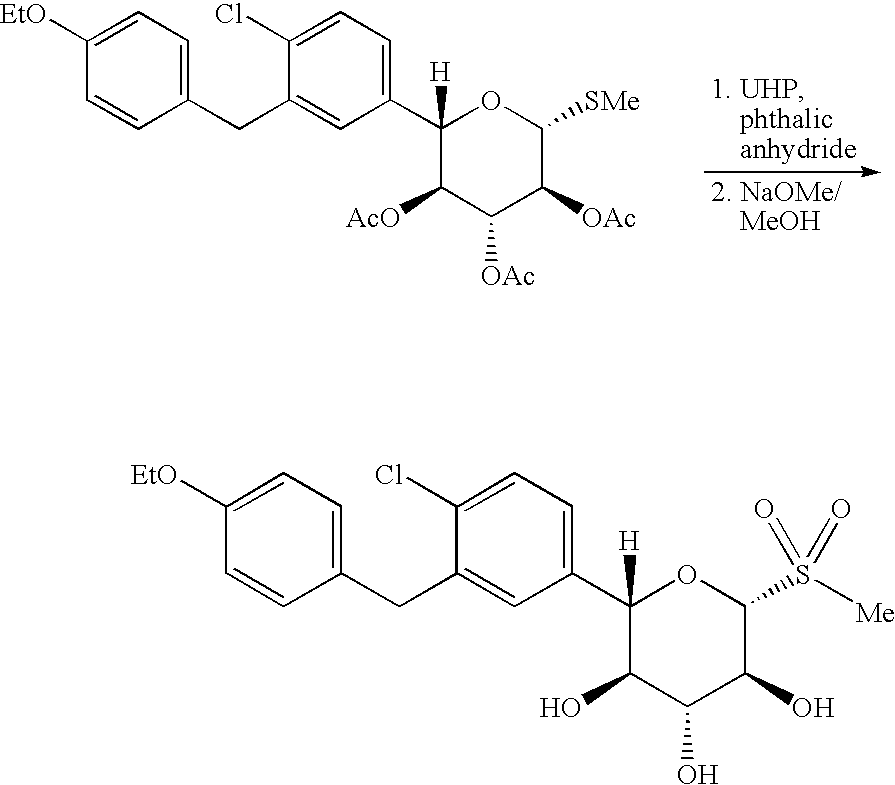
C1(CC2=CC(C3([H])C([AcO])C([OAc])C([OAc])C([SMe])O3)=CC=C2Cl)=CC=C([EtO])C=C1.C1(CC2=CC(C3([H])C(O)C(O)C(O)C(S([Me])(=O)=O)O3)=CC=C2Cl)=CC=C([EtO])C=C1
